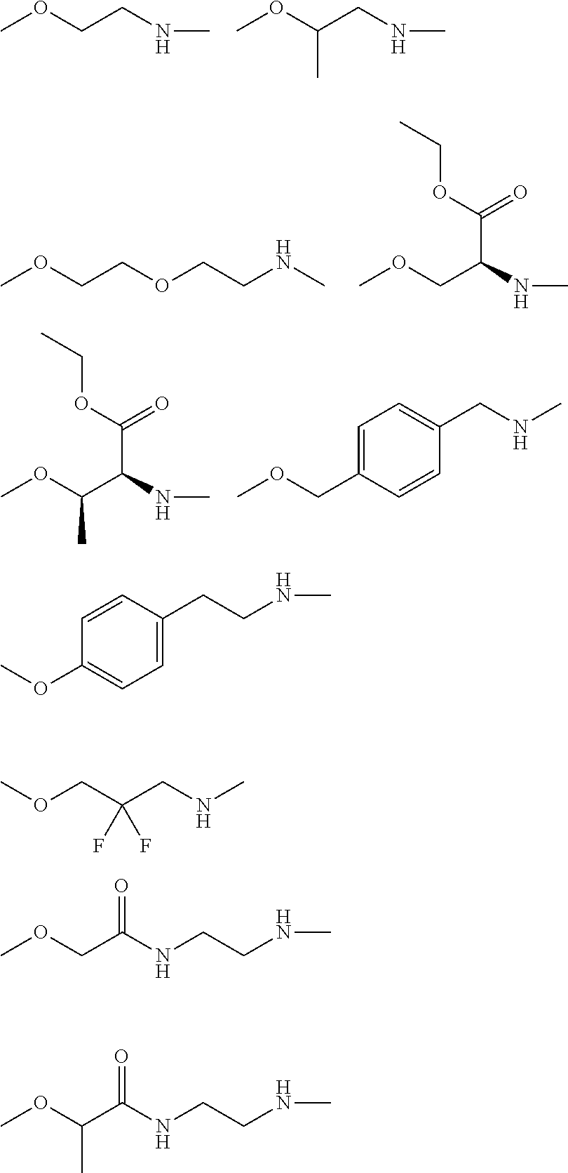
COCCNC.COC(CNC)C.COCCOCCNC.COCC(NC)C(=O)OCC.COC(C(NC)C(=O)OCC)C.COCC1=CC=C(CNC)C=C1.COC1=CC=C(CCNC)C=C1.COCC(CNC)(F)F.O(CC(NCCNC)=O)C.O(C(C(NCCNC)=O)C)C
